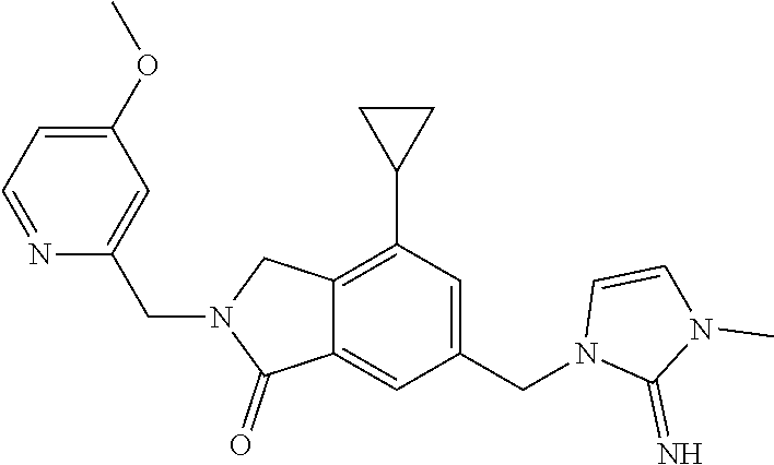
C12=C(C3CC3)C=C(CN3C(=N)N(C)C=C3)C=C1C(=O)N(CC1=CC(OC)=CC=N1)C2
